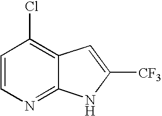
C1=CN=C2C(=C1Cl)C=C([CF3])N2
